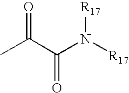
CC(C(N([R17])[R17])=O)=O
